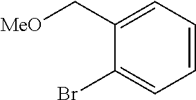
C1(Br)=CC=CC=C1C[MeO]
